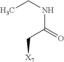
C(C(NCC)=O)[X7]
